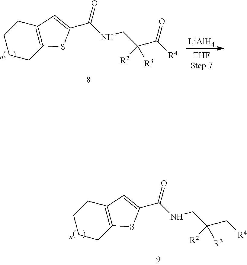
C1(C(NCC(C[R4])([R3])[R2])=O)=CC2=C(S1)CCCC2.C1(C(NCC(C([R4])=O)([R3])[R2])=O)=CC2=C(S1)CCCC2.[LiAlH4]
